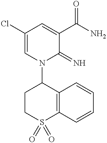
C1(Cl)=CN(C2CCS(=O)(=O)C3=C2C=CC=C3)C(=N)C(C(N)=O)=C1
